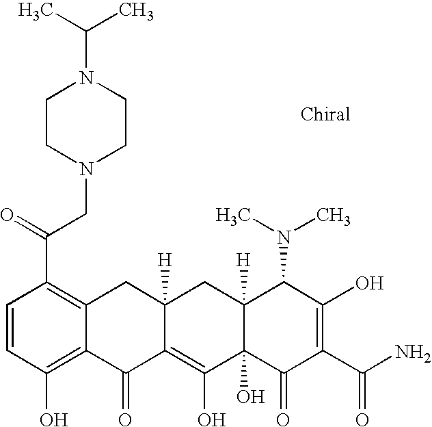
C1=CC(O)=C2C(=C1C(=O)CN1CCN(C(C)C)CC1)CC1([H])C(=C(O)C3(O)C([H])(C1)C(N(C)C)C(O)=C(C(N)=O)C3=O)C2=O
